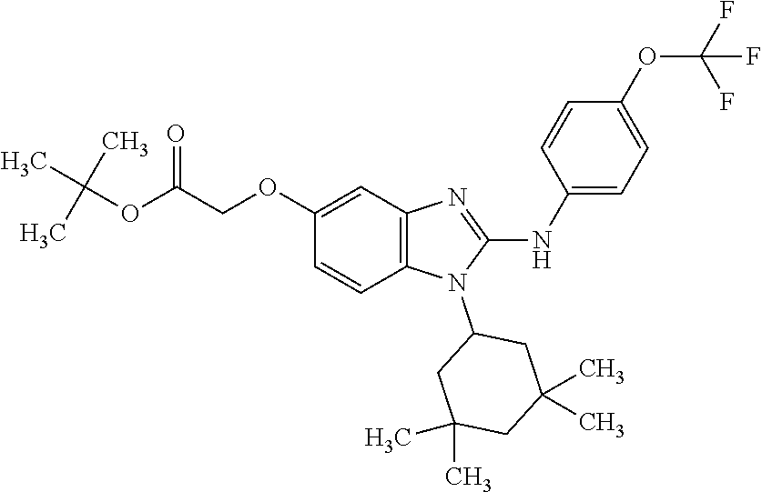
C1(OCC(OC(C)(C)C)=O)=CC2=C(C=C1)N(C1CC(C)(C)CC(C)(C)C1)C(NC1=CC=C(OC(F)(F)F)C=C1)=N2
